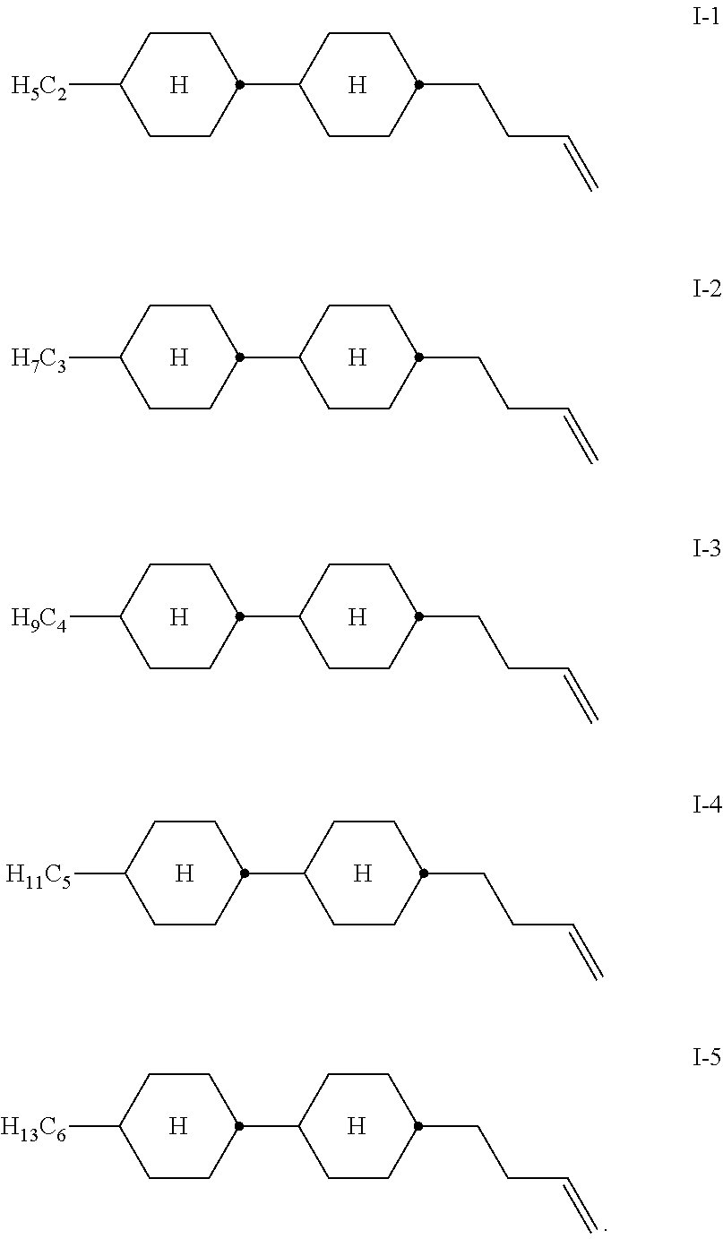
C1CC([H5C2])CCC1C1CCC(CCC=C)CC1.[H].[H].C1CC([H7C3])CCC1C1CCC(CCC=C)CC1.[H].[H].C1CC([H9C4])CCC1C1CCC(CCC=C)CC1.[H].[H].C1CC([H11C5])CCC1C1CCC(CCC=C)CC1.[H].[H].C1CC([H13C6])CCC1C1CCC(CCC=C)CC1.[H].[H]
